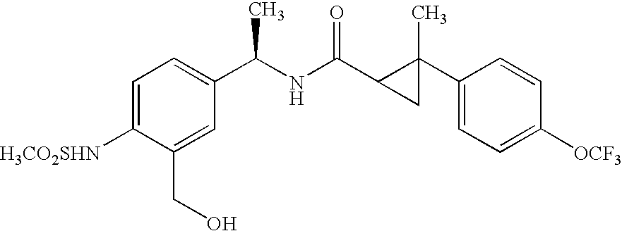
[H3CO2SHN]C1=CC=C(C(NC(=O)C2C(C3=CC=C([OCF3])C=C3)(C)C2)C)C=C1CO
